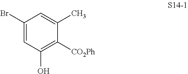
C1(Br)=CC(O)=C([CO2Ph])C(C)=C1
